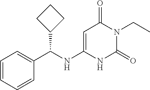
C1=CC=CC(C(NC2=CC(=O)N(CC)C(=O)N2)C2CCC2)=C1
